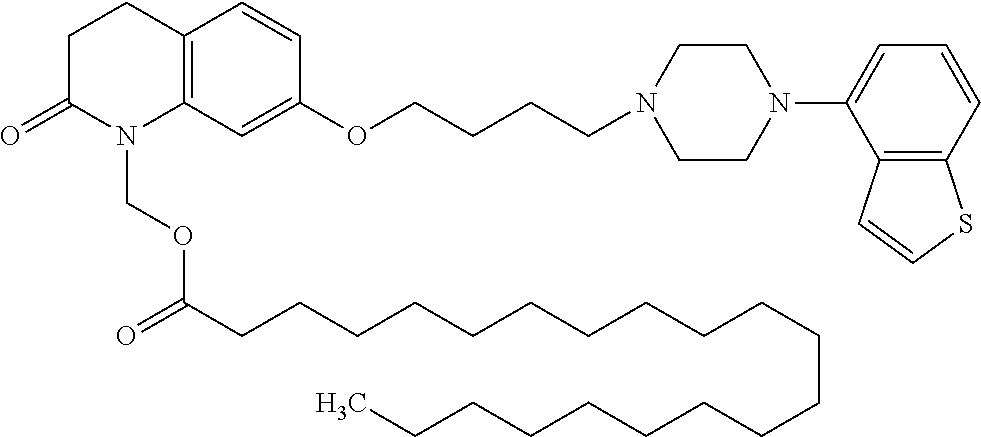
C12=C(C=C(OCCCCN3CCN(C4=CC=CC5=C4C=CS5)CC3)C=C1)N(COC(=O)CCCCCCCCCCCCCCCCCCCC)C(=O)CC2
